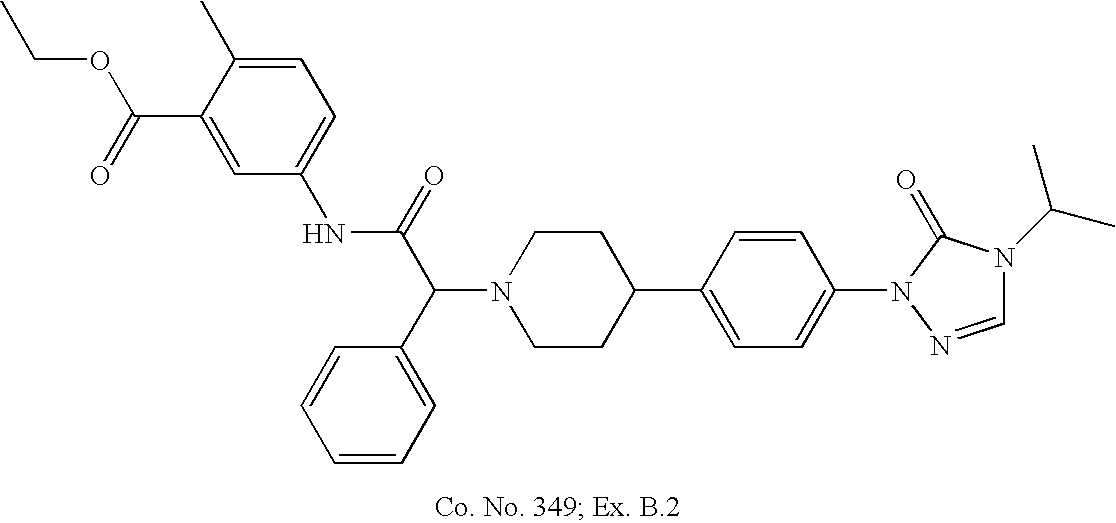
N1(C(C2=CC=CC=C2)C(=O)NC2=CC=C(C)C(C(=O)OCC)=C2)CCC(C2=CC=C(N3N=CN(C(C)C)C3=O)C=C2)CC1
